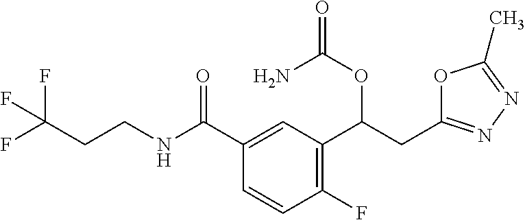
C(CNC(C1=CC(C(CC2=NN=C(C)O2)OC(=O)N)=C(F)C=C1)=O)C(F)(F)F
